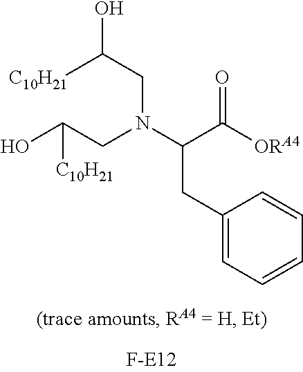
C(N(C(C(=O)[ORA4])CC1=CC=CC=C1)CC(O)[C10H21])C([C10H21])O
